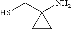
SCC1(N)CC1
